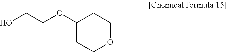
C1(OCCO)CCOCC1
